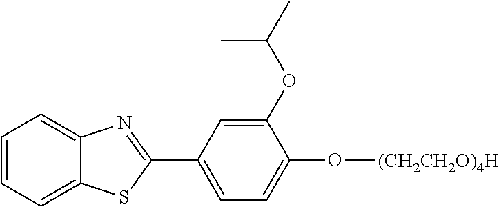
C1=CC=C2C(=C1)N=C(C1=CC=C(O[(CH2CH2O)4H])C(OC(C)C)=C1)S2
